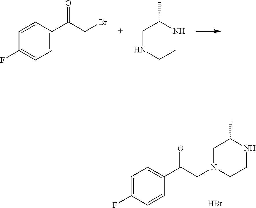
C1=CC(C(CBr)=O)=CC=C1F.C1NCCNC1C.C1=C(F)C=CC(C(CN2CC(C)NCC2)=O)=C1.Br
